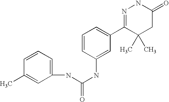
C1=CC=C(NC(NC2=CC(C3=NNC(=O)CC3(C)C)=CC=C2)=O)C=C1C
